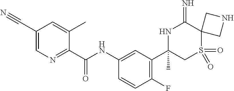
C1(C(NC2=CC(C3(C)CS(=O)(=O)C4(C(=N)N3)CNC4)=C(F)C=C2)=O)=NC=C(C#N)C=C1C
